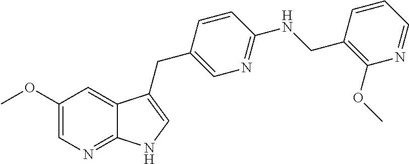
C1(OC)=CN=C2C(=C1)C(CC1=CN=C(NCC3=C(OC)N=CC=C3)C=C1)=CN2
